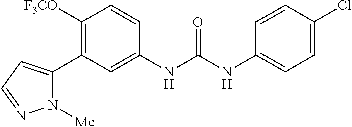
C1([F3CO])=C(C2=CC=NN2[Me])C=C(NC(NC2=CC=C(Cl)C=C2)=O)C=C1
